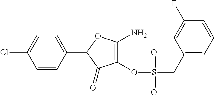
C1(=O)C(OS(CC2=CC=CC(F)=C2)(=O)=O)=C(N)OC1C1=CC=C(Cl)C=C1
